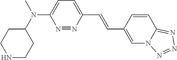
N1CCC(N(C2=CC=C(C=CC3=CN4C(=NN=N4)C=C3)N=N2)C)CC1
